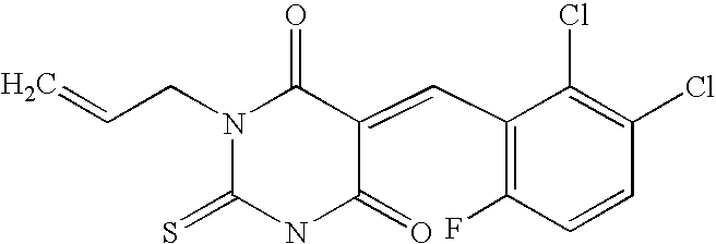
N1(CC=C)C(=S)NC(=O)C(=CC2=C(F)C=CC(Cl)=C2Cl)C1=O
